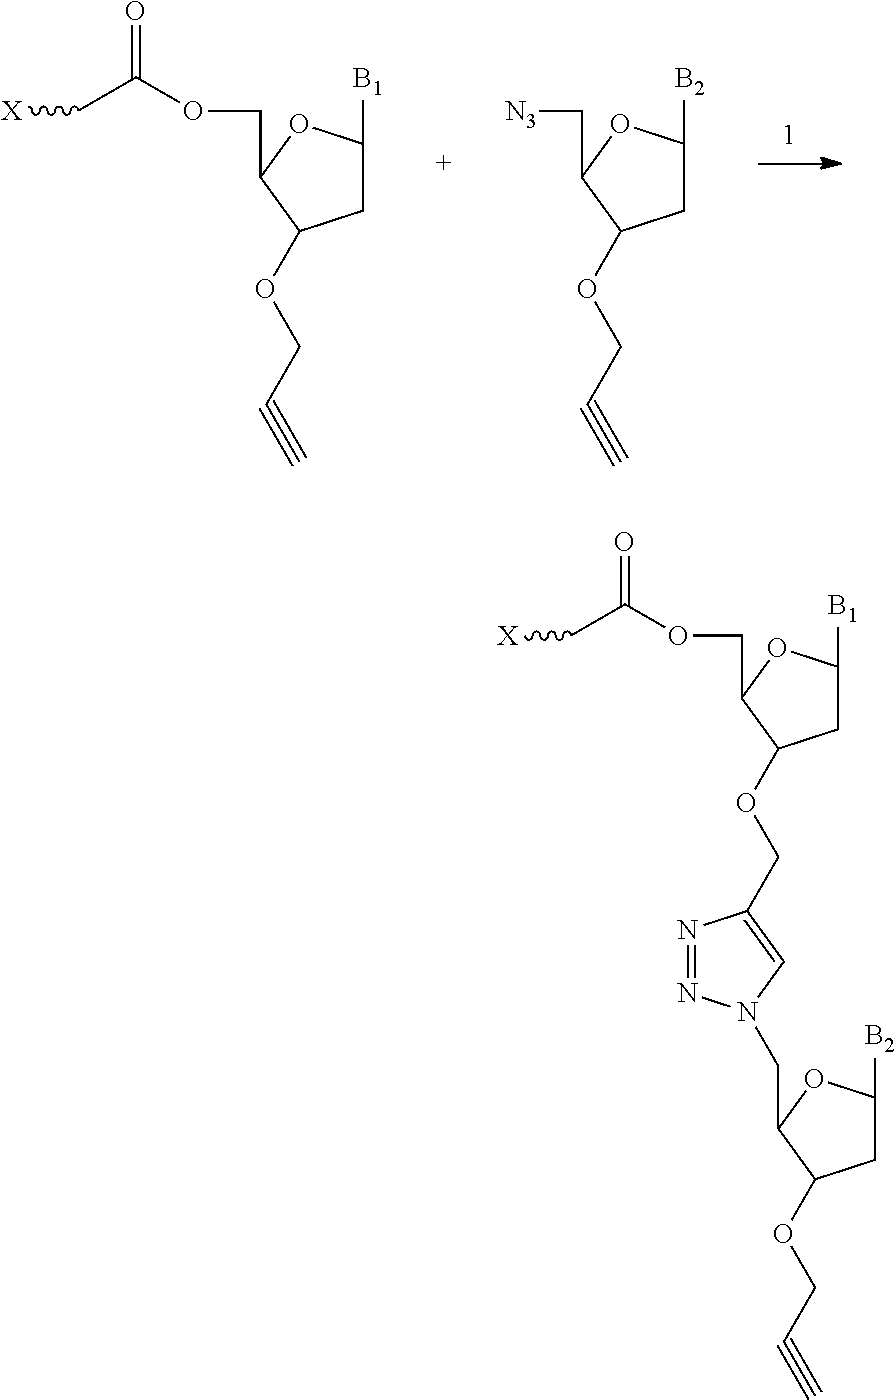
O=C(OCC1C(OCC#C)CC([B1])O1)C[X].[N3]CC1C(OCC#C)CC([B2])O1.O=C(OCC1C(OCC2=CN(CC3C(OCC#C)CC([B2])O3)N=N2)CC([B1])O1)C[X]
